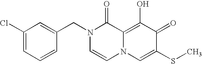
C1(Cl)=CC=CC(CN2C=CN3C(=C(O)C(=O)C(SC)=C3)C2=O)=C1
